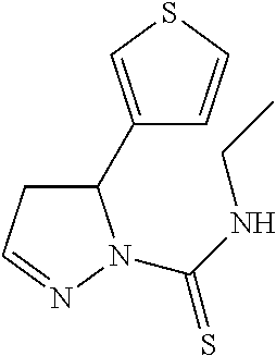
C(NCC)(=S)N1C(C2=CSC=C2)CC=N1
